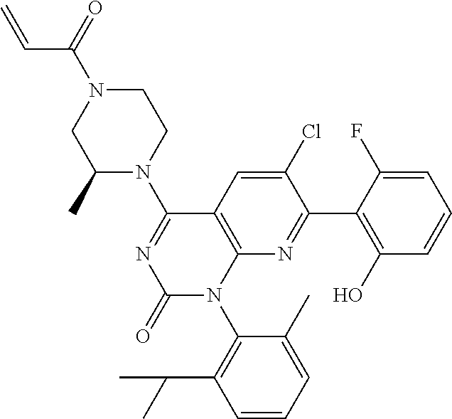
C1(C)N(C2=NC(=O)N(C3=C(C(C)C)C=CC=C3C)C3=C2C=C(Cl)C(C2=C(O)C=CC=C2F)=N3)CCN(C(C=C)=O)C1
